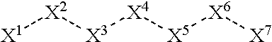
[X2]([X1])[X3][X4][X5][X6][X7]
